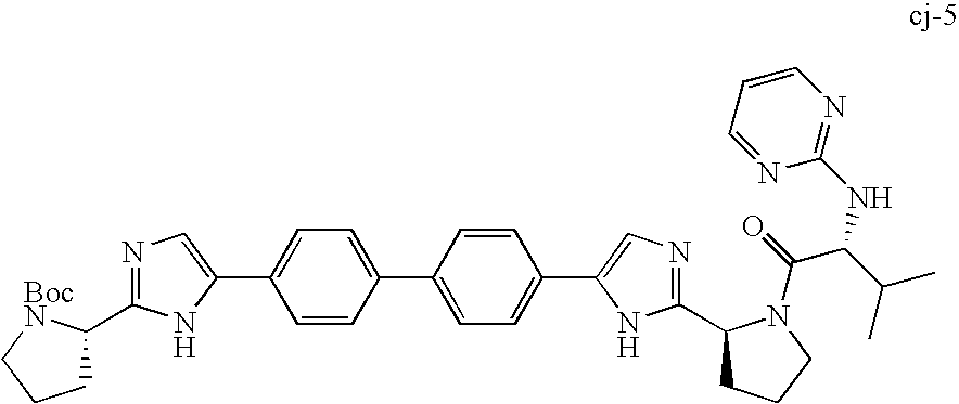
C1C(C2=NC=C(C3=CC=C(C4=CC=C(C5=CN=C(C6CCCN6C(=O)C(C(C)C)NC6=NC=CC=N6)N5)C=C4)C=C3)N2)[BocN]CC1
